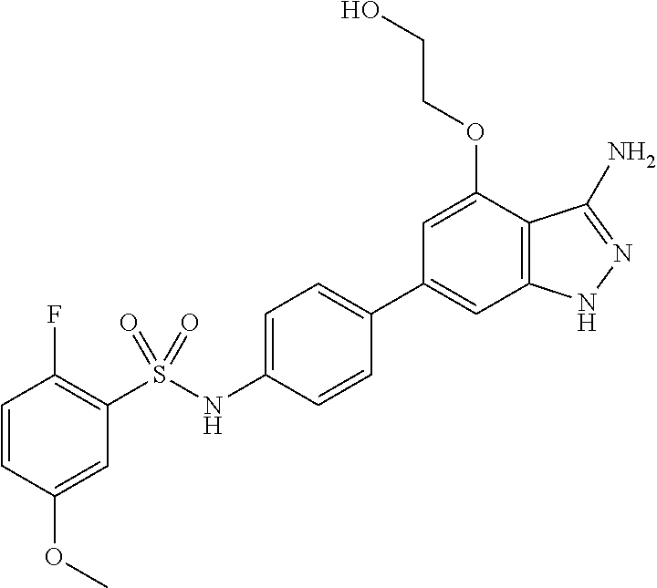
C1=CC(OC)=CC(S(NC2=CC=C(C3=CC4=C(C(OCCO)=C3)C(N)=NN4)C=C2)(=O)=O)=C1F
